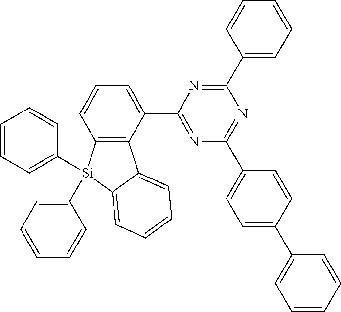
N1=C(C2=CC=CC3=C2C2=CC=CC=C2[Si]3(C2=CC=CC=C2)C2=CC=CC=C2)N=C(C2=CC=CC=C2)N=C1C1=CC=C(C2=CC=CC=C2)C=C1
